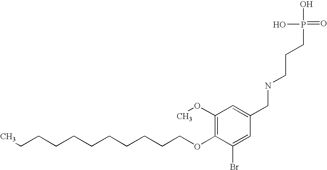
C(COC1=C(OC)C=C(CNCCCP(=O)(O)O)C=C1Br)CCCCCCCCC
